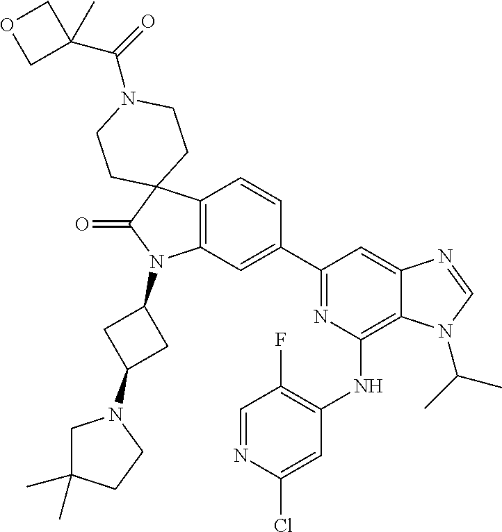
C12=C(C=C(C3=NC(NC4=C(F)C=NC(Cl)=C4)=C4C(=C3)N=CN4C(C)C)C=C1)N(C1CC(N3CC(C)(C)CC3)C1)C(=O)C21CCN(C(=O)C2(C)COC2)CC1
